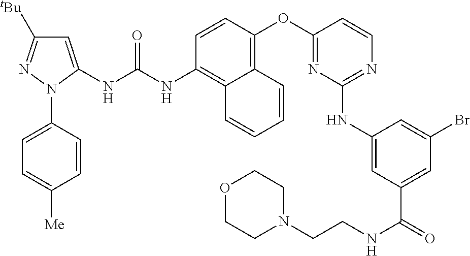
C1=CC(OC2=NC(NC3=CC(C(=O)NCCN4CCOCC4)=CC(Br)=C3)=NC=C2)=C2C(=C1NC(NC1=CC([tBu])=NN1C1=CC=C([Me])C=C1)=O)C=CC=C2
